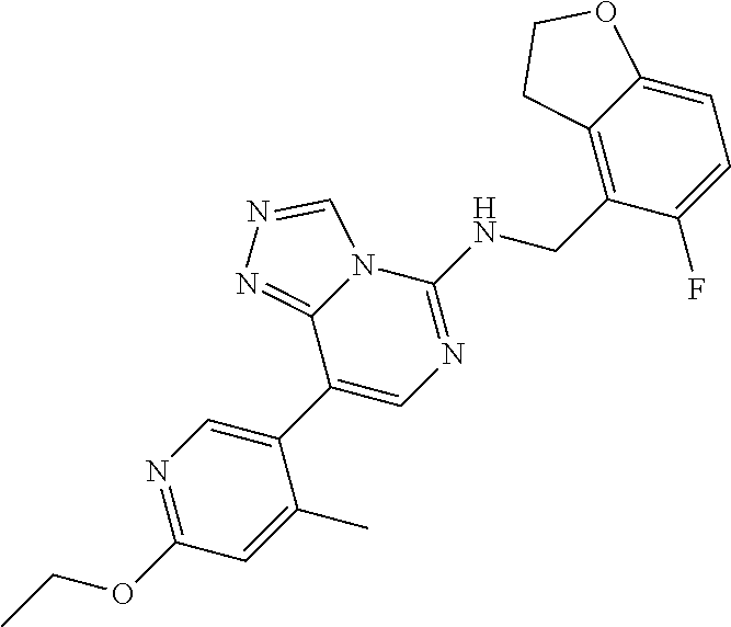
C1(OCC)=NC=C(C2=CN=C(NCC3=C4C(=CC=C3F)OCC4)N3C2=NN=C3)C(C)=C1
